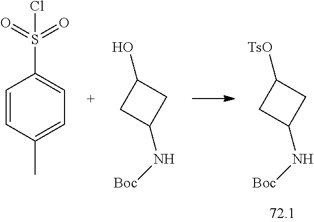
C1C(N[Boc])CC1[TsO].C1=CC(C)=CC=C1S(=O)(=O)Cl.C1C(N[Boc])CC1O
